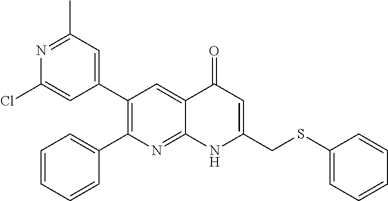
N1=C(C)C=C(C2=C(C3=CC=CC=C3)N=C3C(=C2)C(=O)C=C(CSC2=CC=CC=C2)N3)C=C1Cl
